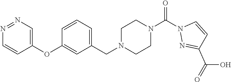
N1=NC=C(OC2=CC(CN3CCN(C(N4N=C(C(O)=O)C=C4)=O)CC3)=CC=C2)C=C1
